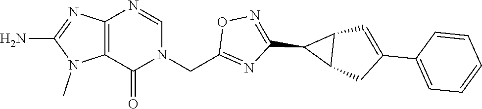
C12=C(N=CN(CC3=NC(C4C5C4C=C(C4=CC=CC=C4)C5)=NO3)C1=O)N=C(N)N2C
